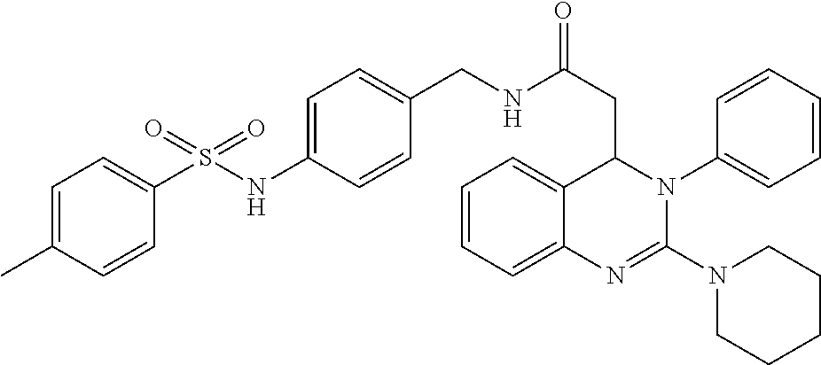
C1=C(NS(C2=CC=C(C)C=C2)(=O)=O)C=CC(CNC(CC2C3=CC=CC=C3N=C(N3CCCCC3)N2C2=CC=CC=C2)=O)=C1
